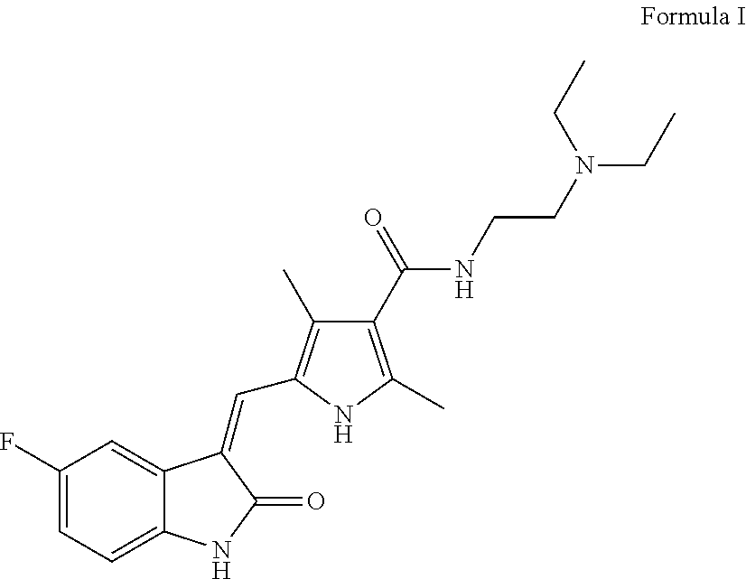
C1(C(=O)NCCN(CC)CC)=C(C)NC(C=C2C3=CC(F)=CC=C3NC2=O)=C1C
